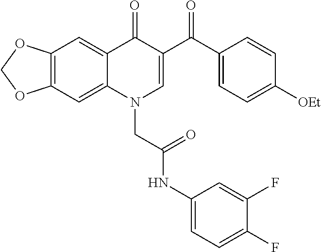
C12=C(C=C3C(=C1)C(=O)C(C(C1=CC=C([OEt])C=C1)=O)=CN3CC(NC1=CC=C(F)C(F)=C1)=O)OCO2
